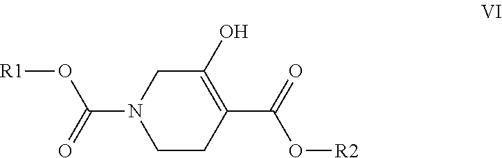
N1(C(=O)O[R1])CCC(C(=O)O[R2])=C(O)C1
